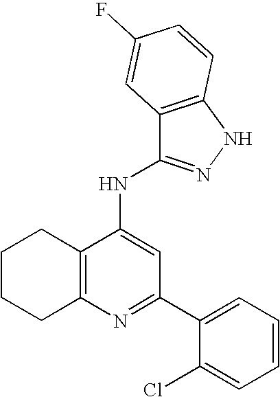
N1=C(C2=CC=CC=C2Cl)C=C(NC2=NNC3=C2C=C(F)C=C3)C2=C1CCCC2
